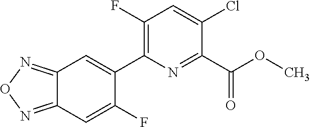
O1N=C2C=C(F)C(C3=C(F)C=C(Cl)C(C(OC)=O)=N3)=CC2=N1
